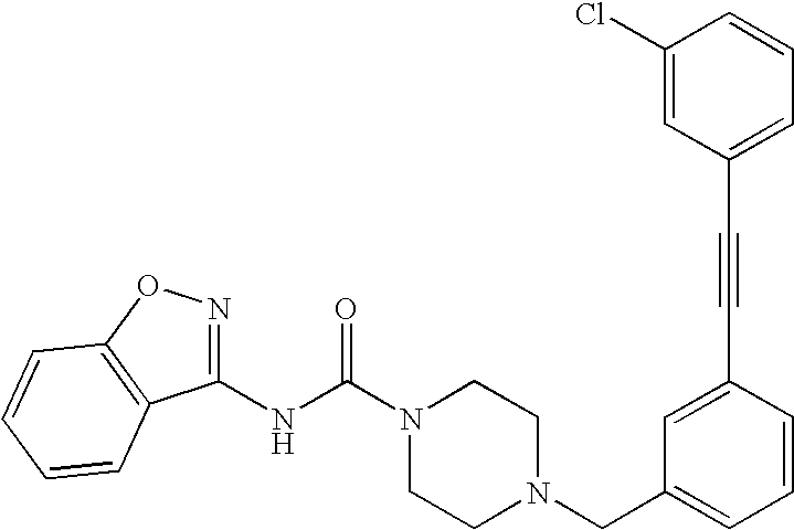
N(C(N1CCN(CC2=CC=CC(C#CC3=CC=CC(Cl)=C3)=C2)CC1)=O)C1=NOC2=C1C=CC=C2
